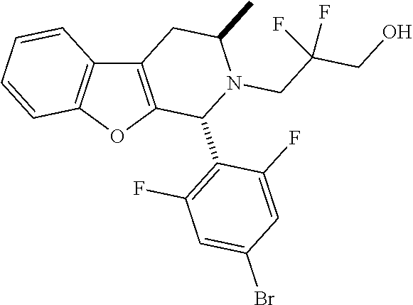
C12=C(OC3=C1C=CC=C3)C(C1=C(F)C=C(Br)C=C1F)N(CC(CO)(F)F)C(C)C2
